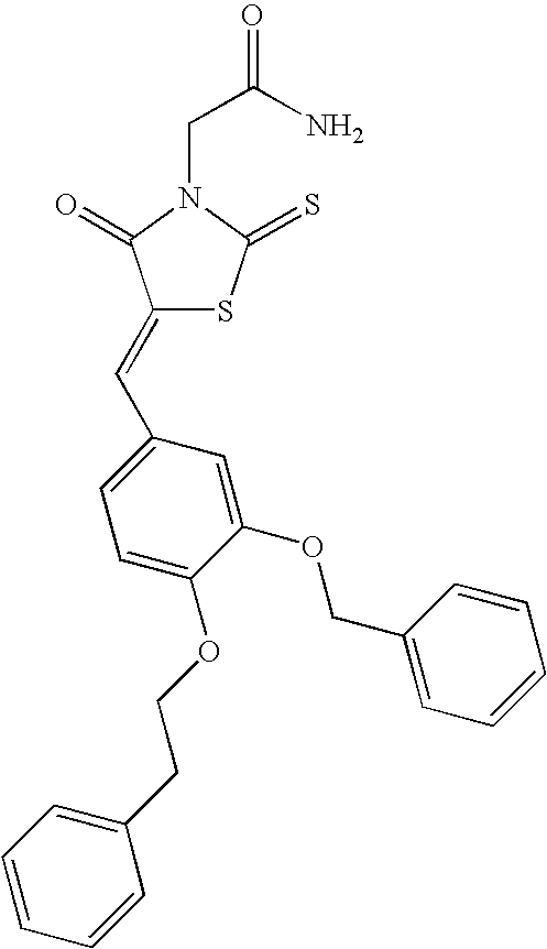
C(N1C(=O)C(=CC2=CC=C(OCCC3=CC=CC=C3)C(OCC3=CC=CC=C3)=C2)SC1=S)C(=O)N
